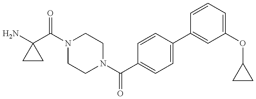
N1(C(C2(N)CC2)=O)CCN(C(=O)C2=CC=C(C3=CC(OC4CC4)=CC=C3)C=C2)CC1
